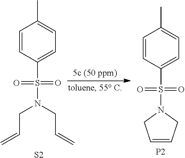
C1=CC(S(=O)(=O)N(CC=C)CC=C)=CC=C1C.[S2].C1=CC(S(=O)(=O)N2CC=CC2)=CC=C1C.[P2]
